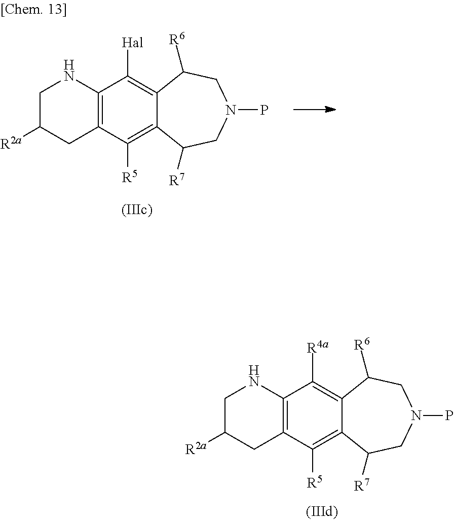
C12=C(C([R4a])=C3C(=C1[R5])C([R7])CN(P)CC3[R6])NCC([R2a])C2.C12=C(C([Hal])=C3C(=C1[R5])C([R7])CN(P)CC3[R6])NCC([R2a])C2
